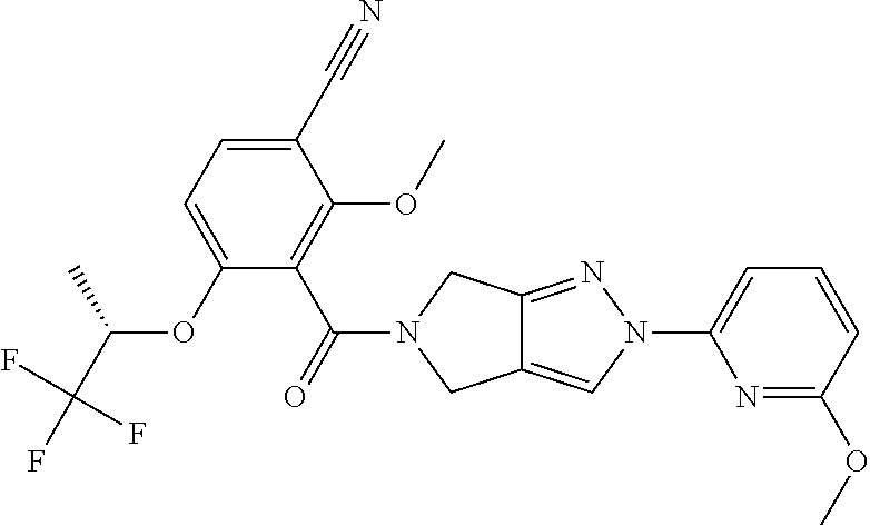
C1(C#N)=CC=C(OC(C(F)(F)F)C)C(C(=O)N2CC3=CN(C4=CC=CC(OC)=N4)N=C3C2)=C1OC
